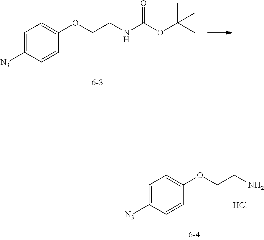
C1=C([N3])C=CC(OCCNC(OC(C)(C)C)=O)=C1.C1=C([N3])C=CC(OCCN)=C1.Cl
